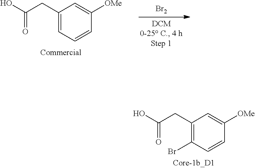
C1(CC(=O)O)=C(Br)C=CC([OMe])=C1.C1(CC(=O)O)=CC=CC([OMe])=C1.[Br2]
